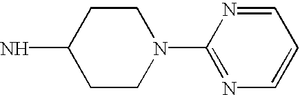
C1CN(C2=NC=CC=N2)CCC1N
